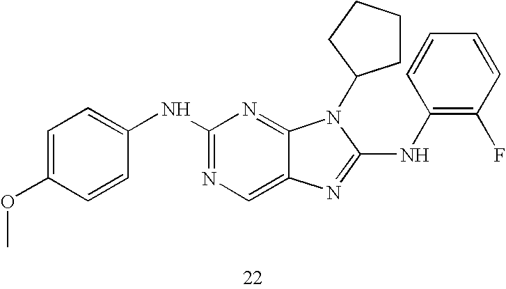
C1=C(OC)C=CC(NC2=NC=C3C(=N2)N(C2CCCC2)C(NC2=C(F)C=CC=C2)=N3)=C1
